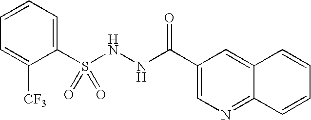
C1=CC=C(S(NNC(C2=CN=C3C(=C2)C=CC=C3)=O)(=O)=O)C([CF3])=C1
